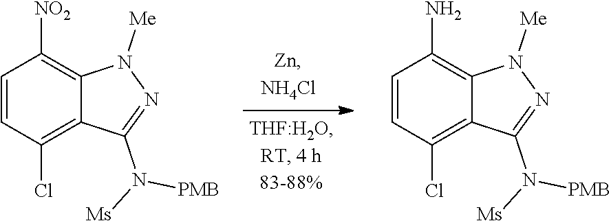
C1=CC(Cl)=C2C(=C1[NO2])N([Me])N=C2N([PMB])[Ms].C1=CC(Cl)=C2C(=C1N)N([Me])N=C2N([PMB])[Ms]
